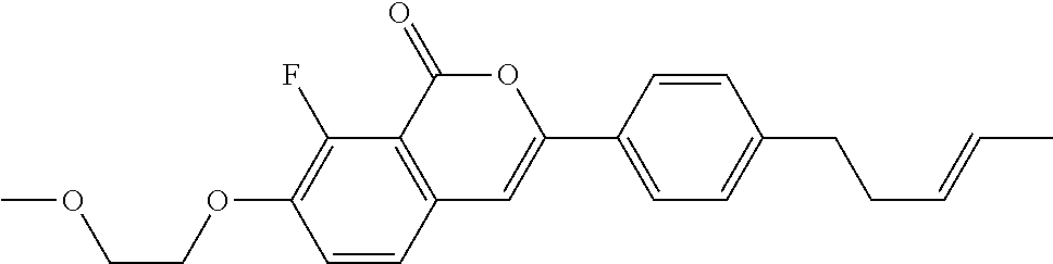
C1=CC2=C(C(F)=C1OCCOC)C(=O)OC(C1=CC=C(CCC=CC)C=C1)=C2
